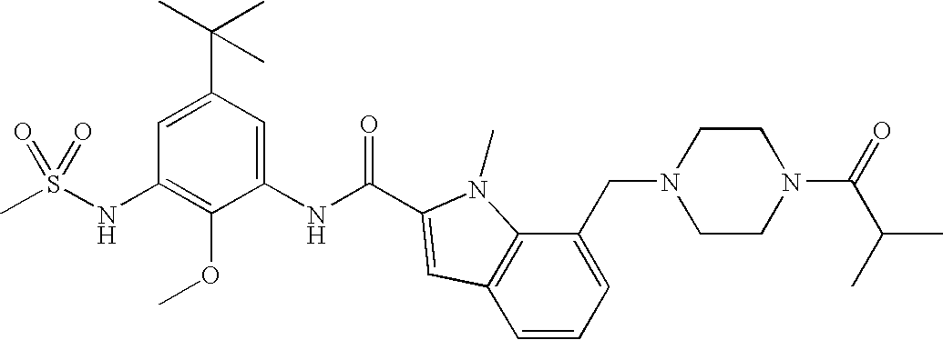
CS(NC1=C(OC)C(NC(=O)C2=CC3=C(C(CN4CCN(C(=O)C(C)C)CC4)=CC=C3)N2C)=CC(C(C)(C)C)=C1)(=O)=O
